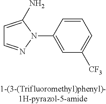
C1(N2C(N)=CC=N2)=CC([CF3])=CC=C1
